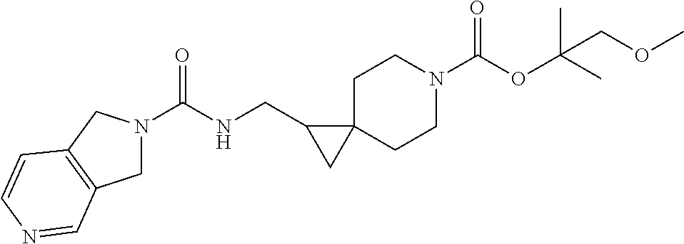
C(NCC1CC12CCN(C(OC(C)(C)COC)=O)CC2)(=O)N1CC2=C(C1)C=CN=C2
